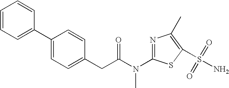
C1=CC=CC(C2=CC=C(CC(N(C)C3=NC(C)=C(S(N)(=O)=O)S3)=O)C=C2)=C1
